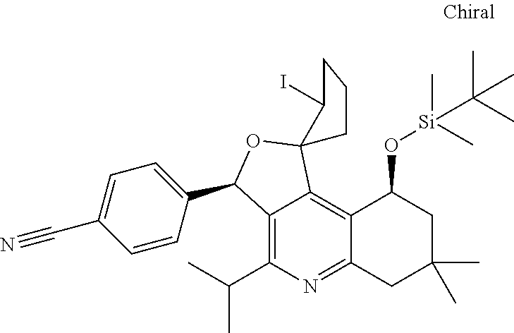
C12=C(C(C)C)N=C3C(=C1C1(OC2C2=CC=C(C#N)C=C2)C(I)CCC1)C(O[Si](C)(C)C(C)(C)C)CC(C)(C)C3
